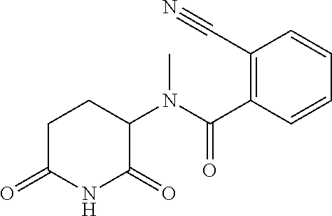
C1C(=O)NC(=O)C(N(C(C2=C(C#N)C=CC=C2)=O)C)C1
